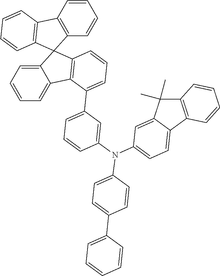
C12=C(C=CC=C1)C1=C(C=CC=C1)C21C2=CC=CC=C2C2=C1C=CC=C2C1=CC=CC(N(C2=CC=C3C(=C2)C(C)(C)C2=C3C=CC=C2)C2=CC=C(C3=CC=CC=C3)C=C2)=C1
